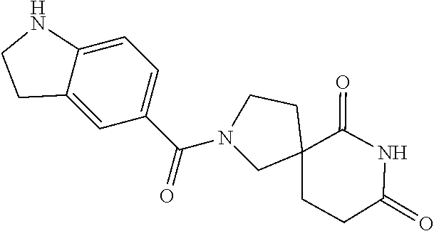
N1(C(=O)C2=CC=C3C(=C2)CCN3)CC2(CCC(=O)NC2=O)CC1
